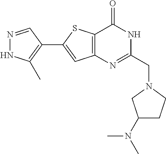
N1=CC(C2=CC3=C(S2)C(=O)NC(CN2CC(N(C)C)CC2)=N3)=C(C)N1
